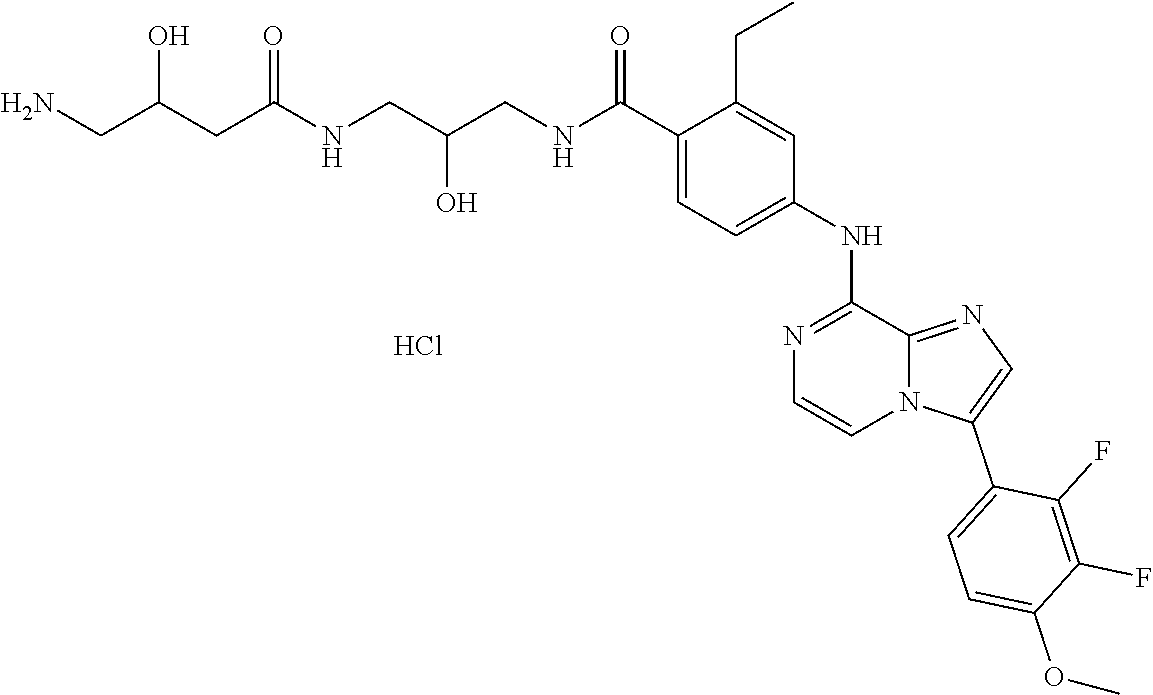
O(C1=CC=C(C2=CN=C3N2C=CN=C3NC2=CC=C(C(=O)NCC(CNC(CC(CN)O)=O)O)C(CC)=C2)C(F)=C1F)C.Cl
